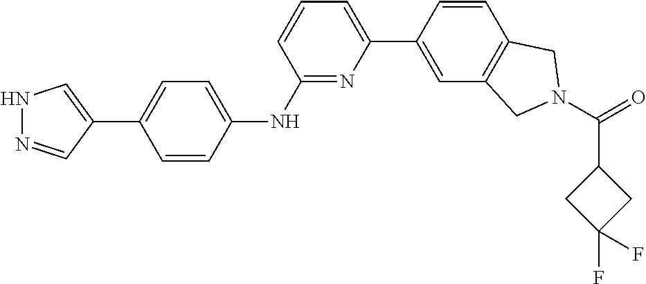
N1=C(NC2=CC=C(C3=CNN=C3)C=C2)C=CC=C1C1=CC2=C(C=C1)CN(C(C1CC(F)(F)C1)=O)C2
